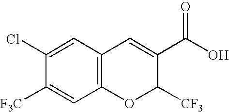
C1(Cl)=CC2=C(C=C1[F3C])OC([CF3])C(C(O)=O)=C2
